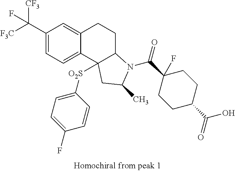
C(C1=CC=C2C(=C1)CCC1C2([O2S]C2=CC=C(F)C=C2)CC(C)N1C(C1(F)CCC(C(O)=O)CC1)=O)([F3C])([CF3])F
